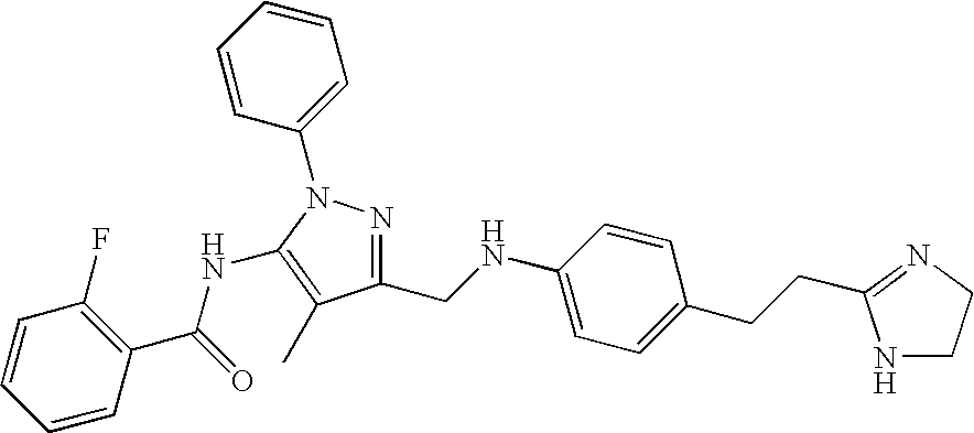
C1=CC(C(=O)NC2=C(C)C(CNC3=CC=C(CCC4=NCCN4)C=C3)=NN2C2=CC=CC=C2)=C(F)C=C1
